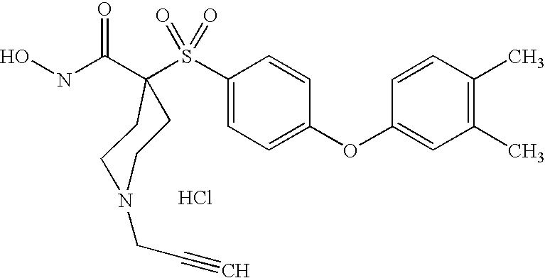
Cl.N(C(=O)C1(S(C2=CC=C(OC3=CC(C)=C(C)C=C3)C=C2)(=O)=O)CCN(CC#C)CC1)O
